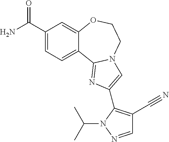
C1(C(N)=O)=CC=C2C(=C1)OCCN1C2=NC(C2=C(C#N)C=NN2C(C)C)=C1
